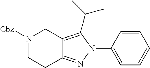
[Cbz]N1CC2=C(C(C)C)N(C3=CC=CC=C3)N=C2CC1
